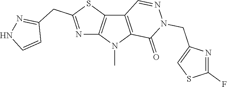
C12=C(N(C)C3=C1C=NN(CC1=CSC(F)=N1)C3=O)N=C(CC1=NNC=C1)S2
